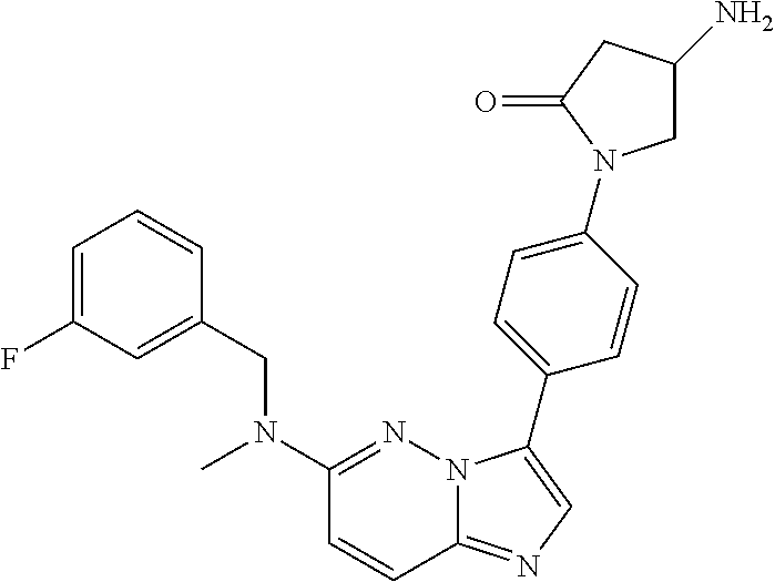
C1=C(F)C=C(CN(C2=NN3C(=NC=C3C3=CC=C(N4CC(N)CC4=O)C=C3)C=C2)C)C=C1
